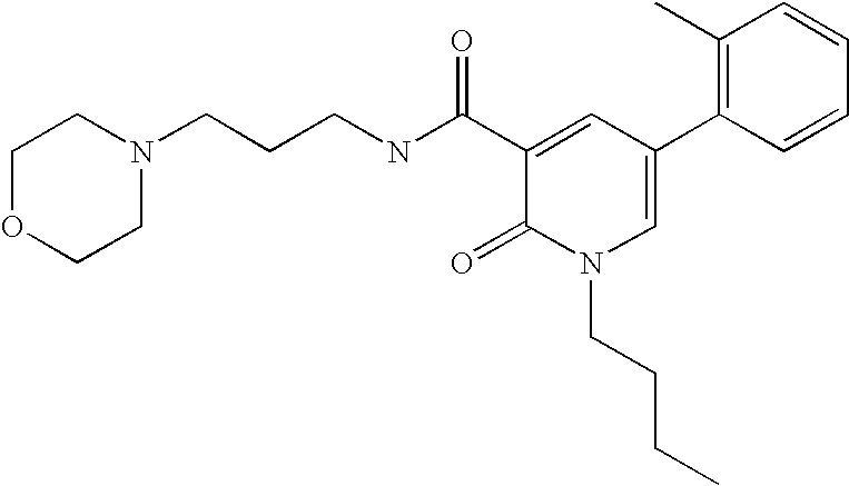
C(CNC(C1=CC(C2=C(C)C=CC=C2)=CN(CCCC)C1=O)=O)CN1CCOCC1
